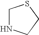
C1NCCS1
